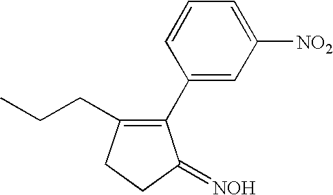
C1([NO2])=CC=CC(C2=C(CCC)CCC2=[NOH])=C1
